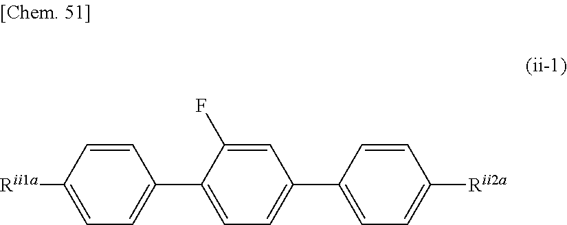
C1=CC([Rii1a])=CC=C1C1=CC=C(C2=CC=C([Rii2a])C=C2)C=C1F
